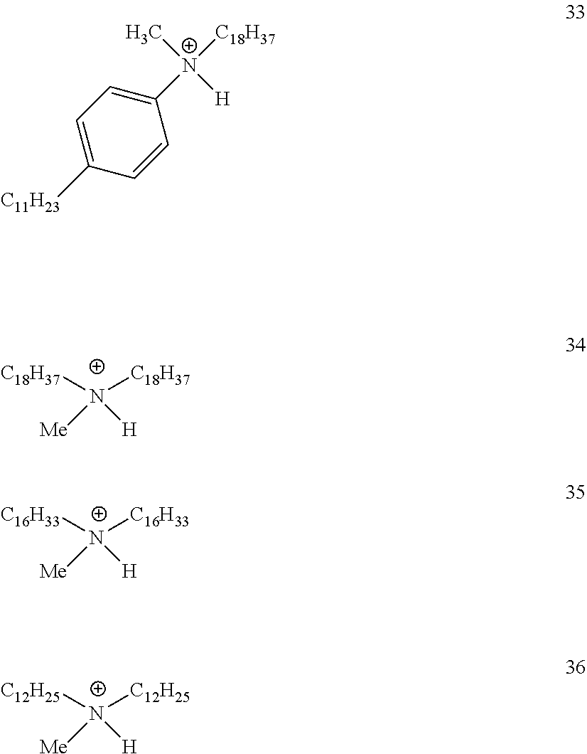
C1=C([C11H23])C=CC([N+](C)([C18H37])[H])=C1.[C18H37][N+]([C18H37])([H])[Me].[C16H33][N+]([C16H33])([H])[Me].[C12H25][N+]([C12H25])([H])[Me]
